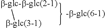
[b-glc(3-1)][b-glc-b-glc(2-1)]
